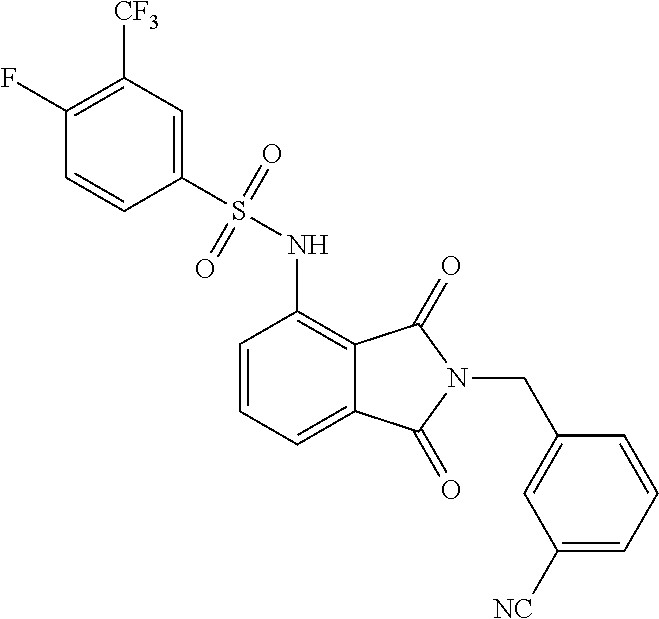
C1=CC=C2C(=C1NS(C1=CC([CF3])=C(F)C=C1)(=O)=O)C(=O)N(CC1=CC([NC])=CC=C1)C2=O
